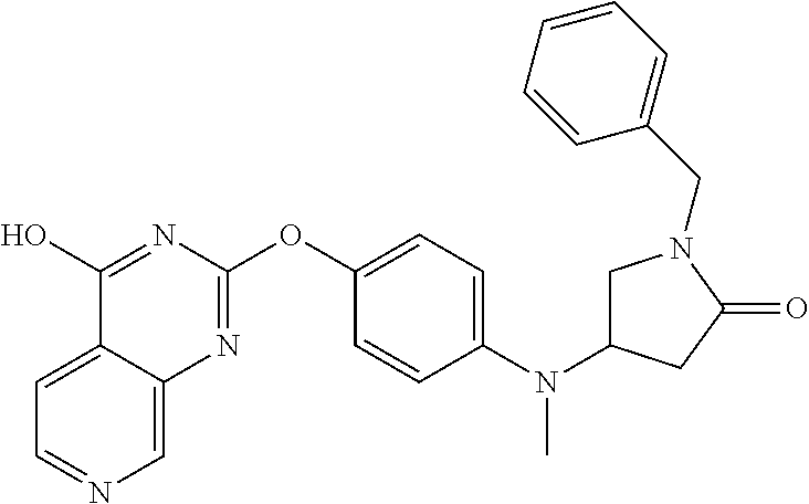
C1=C2C(=CN=C1)N=C(OC1=CC=C(N(C3CN(CC4=CC=CC=C4)C(=O)C3)C)C=C1)N=C2O
